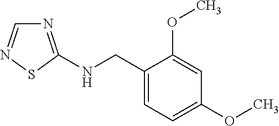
N1=C(NCC2=CC=C(OC)C=C2OC)SN=C1
